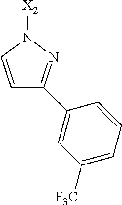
C1=CN([X2])N=C1C1=CC([F3C])=CC=C1
